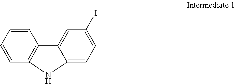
C12=CC(I)=CC=C1NC1=C2C=CC=C1
